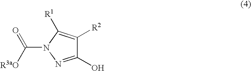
C1(O)=NN(C(=O)[R3aO])C([R1])=C1[R2]
